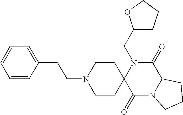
C(N1C2(C(=O)N3C(C1=O)CCC3)CCN(CCC1=CC=CC=C1)CC2)C1CCCO1
